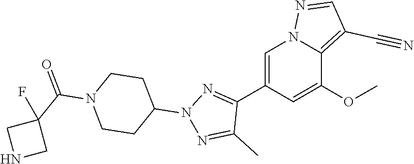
C1(C2=NN(C3CCN(C(=O)C4(F)CNC4)CC3)N=C2C)=CN2C(=C(C#N)C=N2)C(OC)=C1
